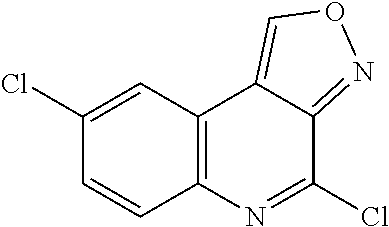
C12=C(C=C(Cl)C=C1)C1=CON=C1C(Cl)=N2
